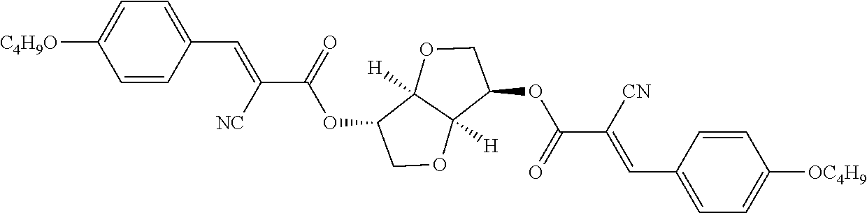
C1=CC(C=C(C(=O)OC2COC3([H])C2([H])OCC3OC(C(=CC2=CC=C([OC4H9])C=C2)[CN])=O)[NC])=CC=C1[C4H9O]
